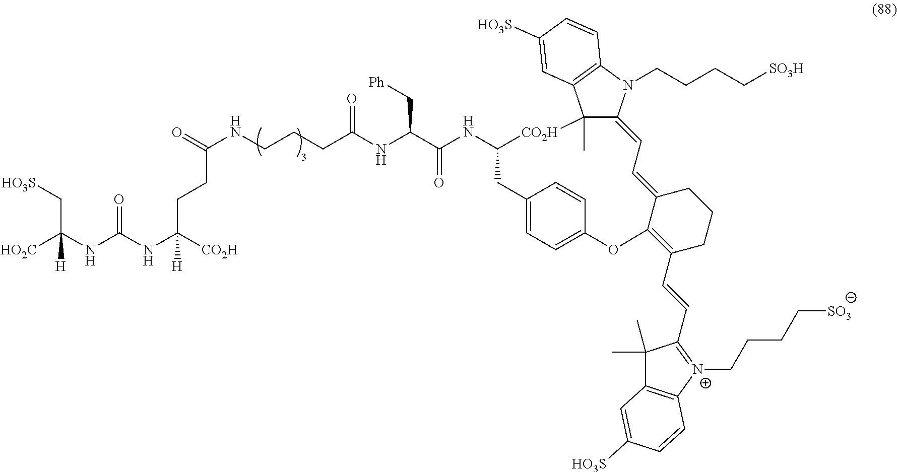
[HO2C]C(NC(NC([CO2H])(CCC(NCCCC(NC(C(NC1[CO2H]C2(C)C(=CC=C3C(=C(C=CC4=[N+](CCCC[SO3])C5=C(C4(C)C)C=C([HO3S])C=C5)CCC3)OC3=CC=C(C=C3)C1)N(CCCC[SO3H])C1=C2C=C([HO3S])C=C1)=O)C[Ph])=O)=O)[H])=O)(C[HO3S])[H]
